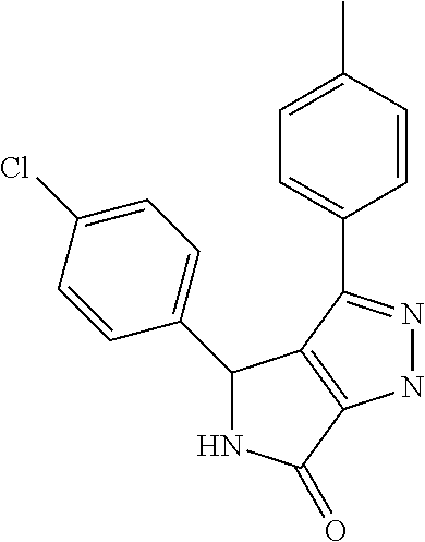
C1(C2NC(=O)C3=C2C(C2=CC=C(C)C=C2)=NN3)=CC=C(Cl)C=C1
